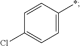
C1(Cl)=CC=C(*)C=C1
